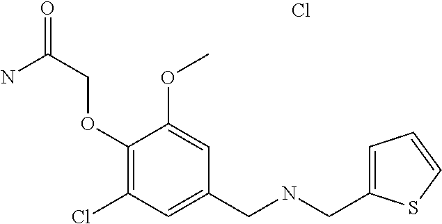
NC(COC1=C(Cl)C=C(CNCC2=CC=CS2)C=C1OC)=O.Cl
